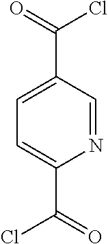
C(C1=CC=C(C(=O)Cl)C=N1)(=O)Cl
